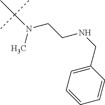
C(N(C)C(C)(C)C)CNCC1=CC=CC=C1
